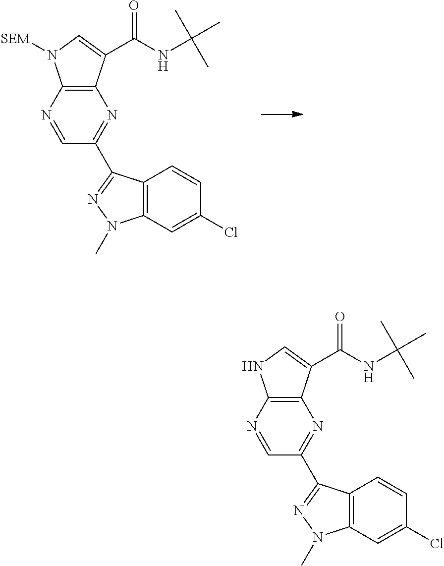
N1=CC(C2=NN(C)C3=C2C=CC(Cl)=C3)=NC2=C1N([SEM])C=C2C(NC(C)(C)C)=O.N1=CC(C2=NN(C)C3=C2C=CC(Cl)=C3)=NC2=C1NC=C2C(NC(C)(C)C)=O
